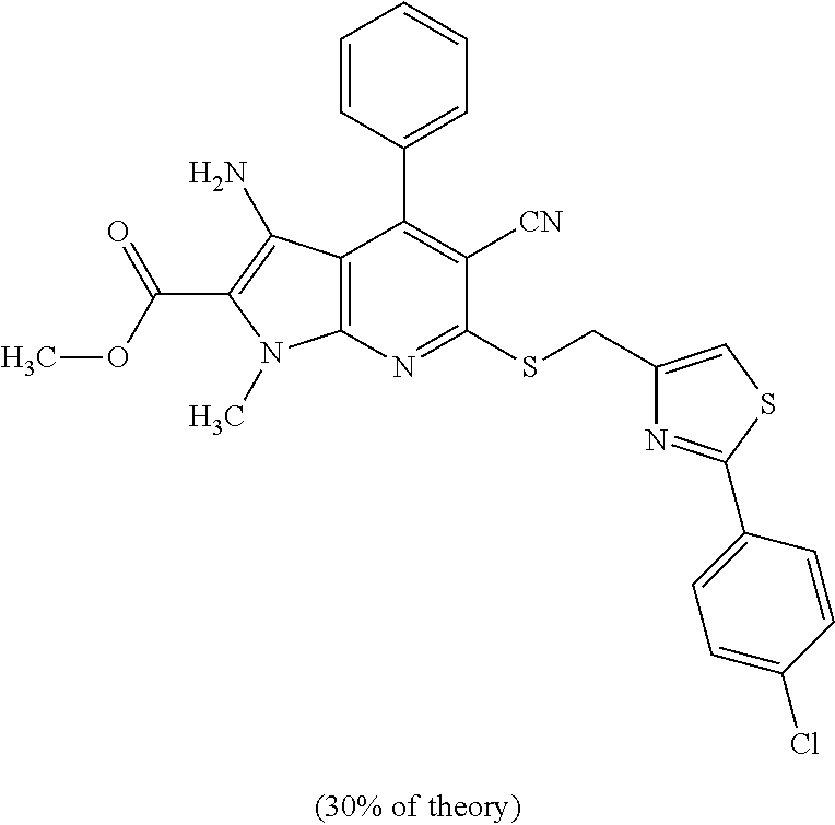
C12=C(N=C(SCC3=CSC(C4=CC=C(Cl)C=C4)=N3)C([CN])=C1C1=CC=CC=C1)N(C)C(C(OC)=O)=C2N
